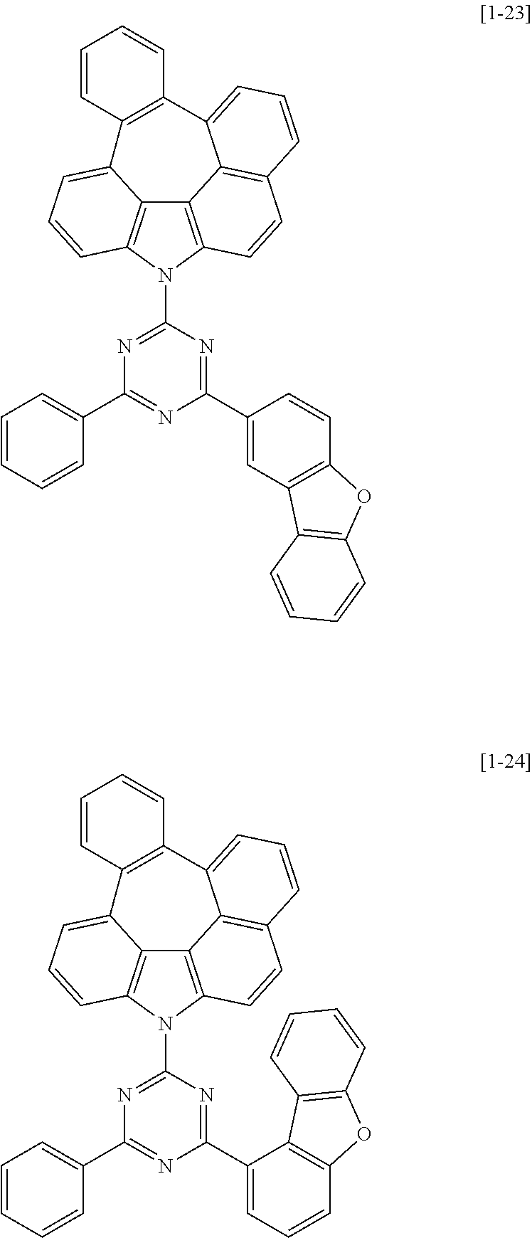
C12=C3N(C4=NC(C5=CC=CC=C5)=NC(C5=CC6=C(C=C5)OC5=C6C=CC=C5)=N4)C4=C1C(=CC=C4)C1=C(C4=CC=CC(=C24)C=C3)C=CC=C1.C12=C3N(C4=NC(C5=CC=CC=C5)=NC(C5=CC=CC6=C5C5=C(O6)C=CC=C5)=N4)C4=C1C(=CC=C4)C1=C(C4=CC=CC(=C24)C=C3)C=CC=C1
